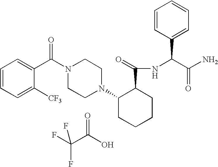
C1=C([CF3])C(C(N2CCN(C3CCCCC3C(NC(C(N)=O)C3=CC=CC=C3)=O)CC2)=O)=CC=C1.FC(C(O)=O)(F)F
